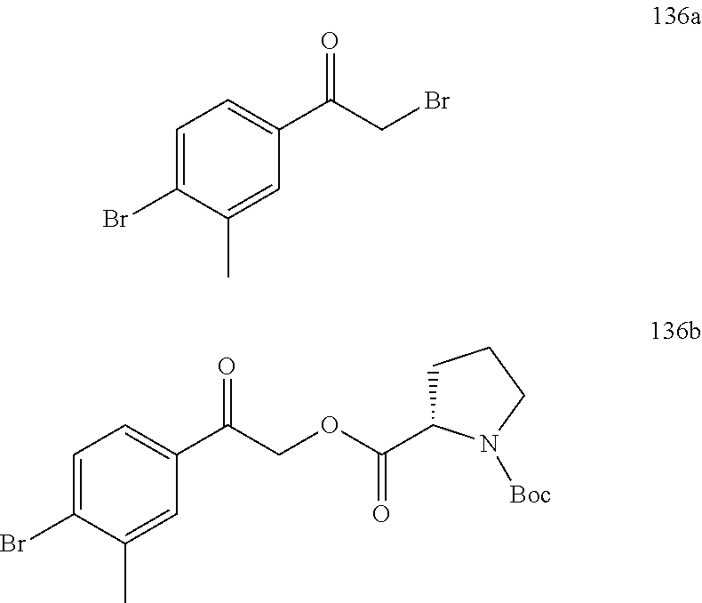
BrC1=CC=C(C(CBr)=O)C=C1C.BrC1=CC=C(C(COC(C2CCCN2[Boc])=O)=O)C=C1C
